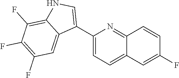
C1(C2=CNC3=C(F)C(F)=C(F)C=C23)=CC=C2C(=N1)C=CC(F)=C2
